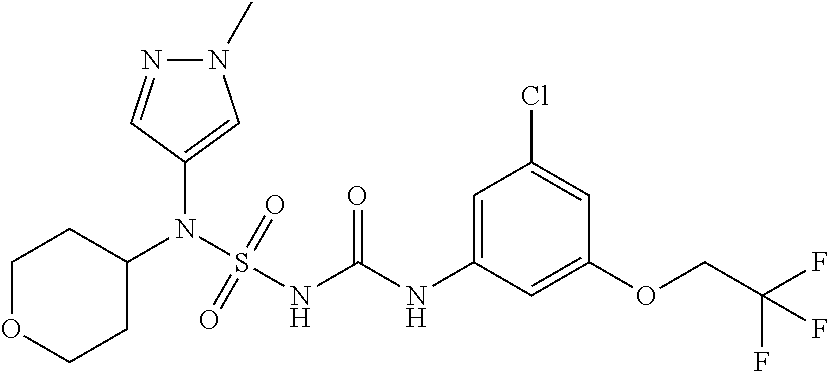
C1(N(S(NC(NC2=CC(Cl)=CC(OCC(F)(F)F)=C2)=O)(=O)=O)C2CCOCC2)=CN(C)N=C1
